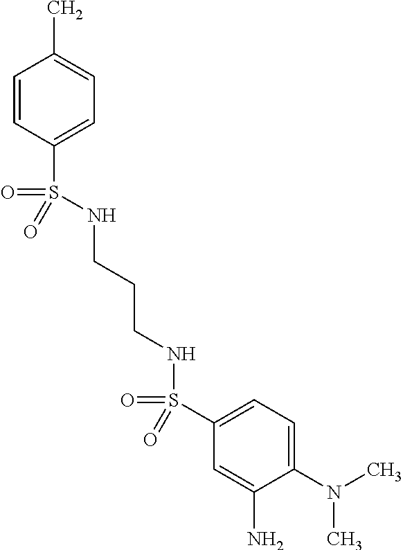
C1=CC(S(NCCCNS(C2=CC=C(N(C)C)C(N)=C2)(=O)=O)(=O)=O)=CC=C1C
